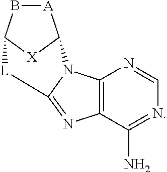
B1[A]C2[X]C1[L]C1=NC3=C(N=CN=C3N)N21
